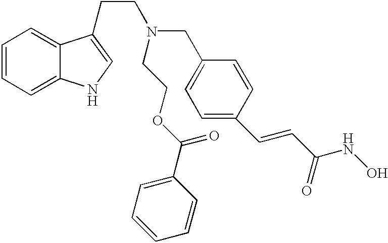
C1=CC=C2C(=C1)C(CCN(CC1=CC=C(C=CC(NO)=O)C=C1)CCOC(C1=CC=CC=C1)=O)=CN2
